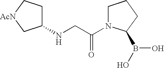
N(CC(N1CCCC1B(O)O)=O)C1CC[AcN]C1
